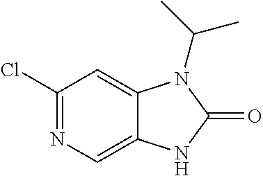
C1(Cl)=NC=C2C(=C1)N(C(C)C)C(=O)N2
